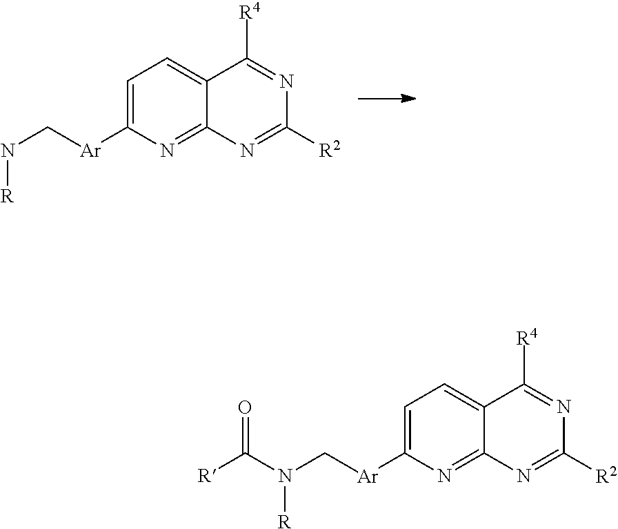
N(C[Ar]C1=CC=C2C(=N1)N=C([R2])N=C2[R4])[R].N(C[Ar]C1=CC=C2C(=N1)N=C([R2])N=C2[R4])(C([R])=O)[R]
